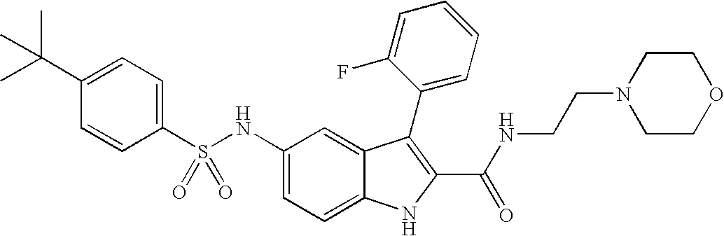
C1(C(C)(C)C)=CC=C(S(NC2=CC=C3C(=C2)C(C2=CC=CC=C2F)=C(C(NCCN2CCOCC2)=O)N3)(=O)=O)C=C1
